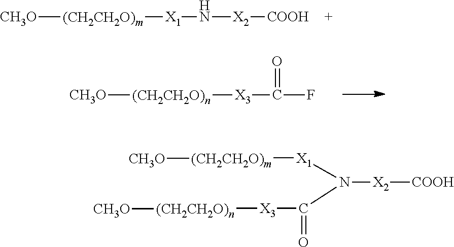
[X1](N(C([X3][(CH2CH2O)n][CH3O])=O)[X2][COOH])[(CH2CH2O)m][CH3O].[CH3O][(CH2CH2O)m][X1]N[X2][COOH].[CH3O][(CH2CH2O)n][X3]C(=O)F
